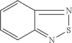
C1=CC2=NSN=C2C=C1
